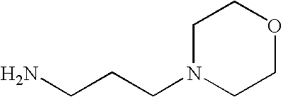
C1N(CCCN)CCOC1
